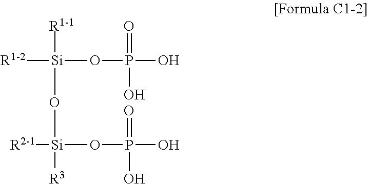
[R1-2][Si]([R1-1])(O[Si]([R2-1])([R3])OP(O)(O)=O)OP(=O)(O)O
